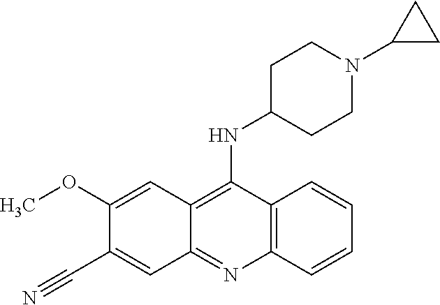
C12=C(C(NC3CCN(C4CC4)CC3)=C3C(=N1)C=C(C#N)C(OC)=C3)C=CC=C2
